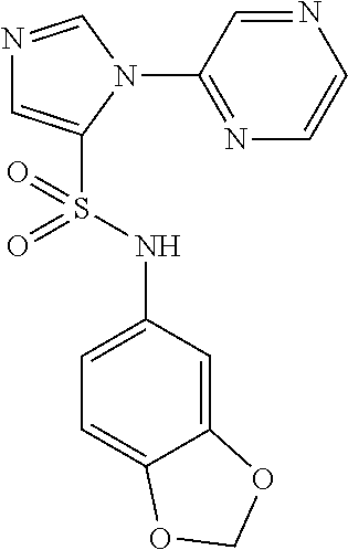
N1=CN(C2=NC=CN=C2)C(S(NC2=CC=C3C(=C2)OCO3)(=O)=O)=C1
